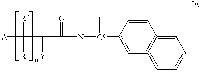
C([R3])([R4])([A])C([Y])C(=O)N[C*](C1=CC2=C(=CC=CC=2)C=C1)C
